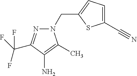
NC1=C(C)N(CC2=CC=C(C#N)S2)N=C1C(F)(F)F
